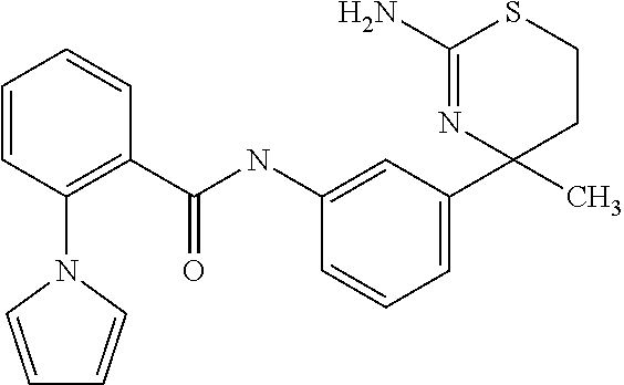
C1(NC(C2=C(N3C=CC=C3)C=CC=C2)=O)=CC(C2(C)CCSC(N)=N2)=CC=C1
